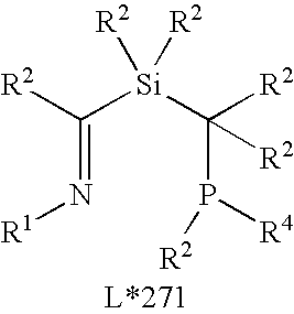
C(=N[R1])([Si](C(P([R4])[R2])([R2])[R2])([R2])[R2])[R2]
